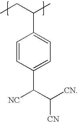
CCC(C)C1=CC=C(C([NC])C([CN])[CN])C=C1
